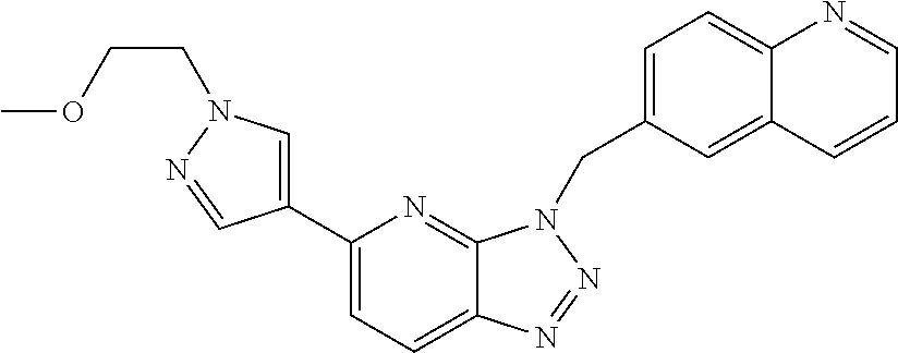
C12=CC=C(C3=CN(CCOC)N=C3)N=C1N(CC1=CC=C3C(=C1)C=CC=N3)N=N2
